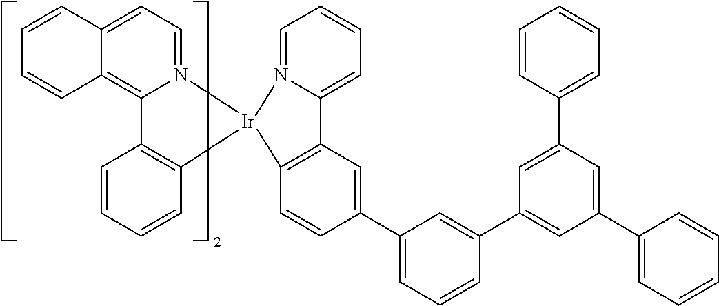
C12=C(C=CC(C3=CC=CC(C4=CC(C5=CC=CC=C5)=CC(C5=CC=CC=C5)=C4)=C3)=C1)[Ir]1(N3=CC=CC=C23)N2=CC=C3C(=C2C2=C1C=CC=C2)C=CC=C3
